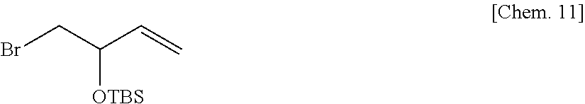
BrCC(C=C)[OTBS]
